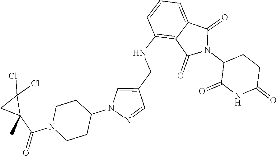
C1=C2C(=C(NCC3=CN(C4CCN(C(C5(C)C(Cl)(Cl)C5)=O)CC4)N=C3)C=C1)C(=O)N(C1C(=O)NC(=O)CC1)C2=O
